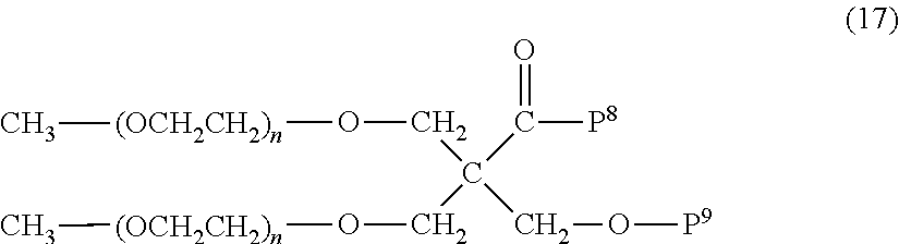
C(C(CO[(OCH2CH2)n]C)(CO[P9])C([P8])=O)O[(OCH2CH2)n]C
